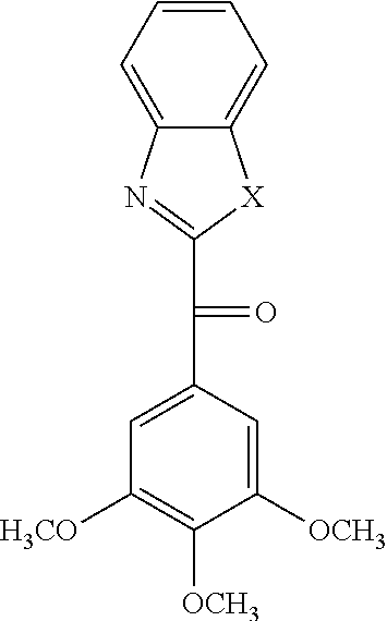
C1=C(C(C2=NC3=CC=CC=C3[X]2)=O)C=C([OCH3])C([OCH3])=C1[OCH3]
